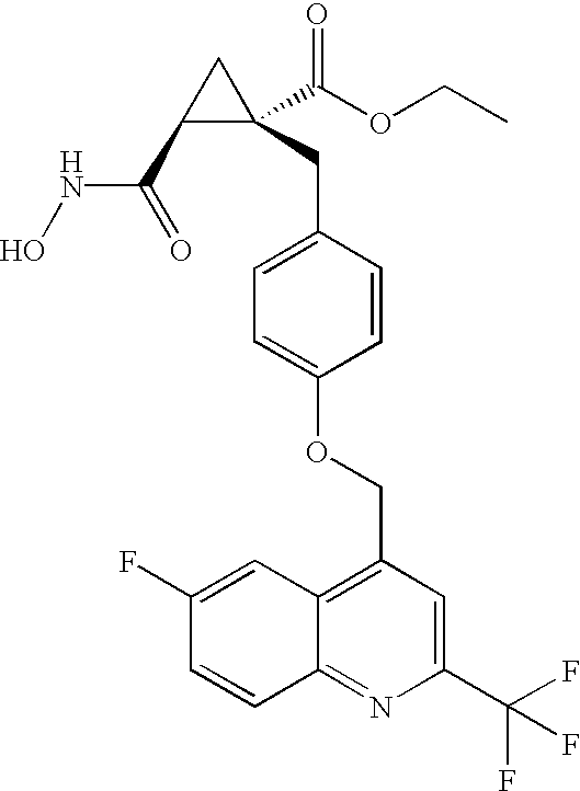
C1(C(=O)NO)C(CC2=CC=C(OCC3=C4C(=NC(C(F)(F)F)=C3)C=CC(F)=C4)C=C2)(C(OCC)=O)C1
